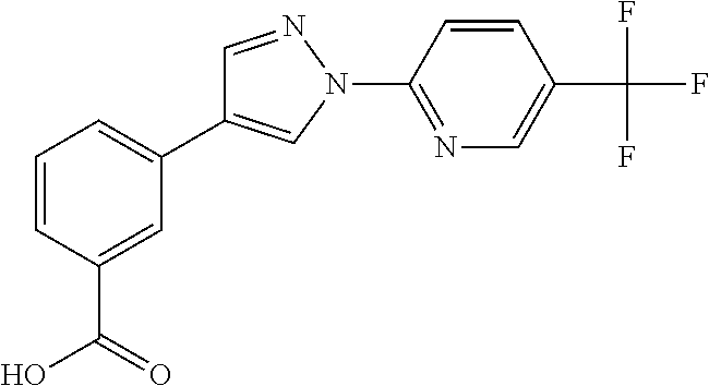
C1=CC(C(O)=O)=CC(C2=CN(C3=NC=C(C(F)(F)F)C=C3)N=C2)=C1
